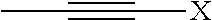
CC#C[X]
